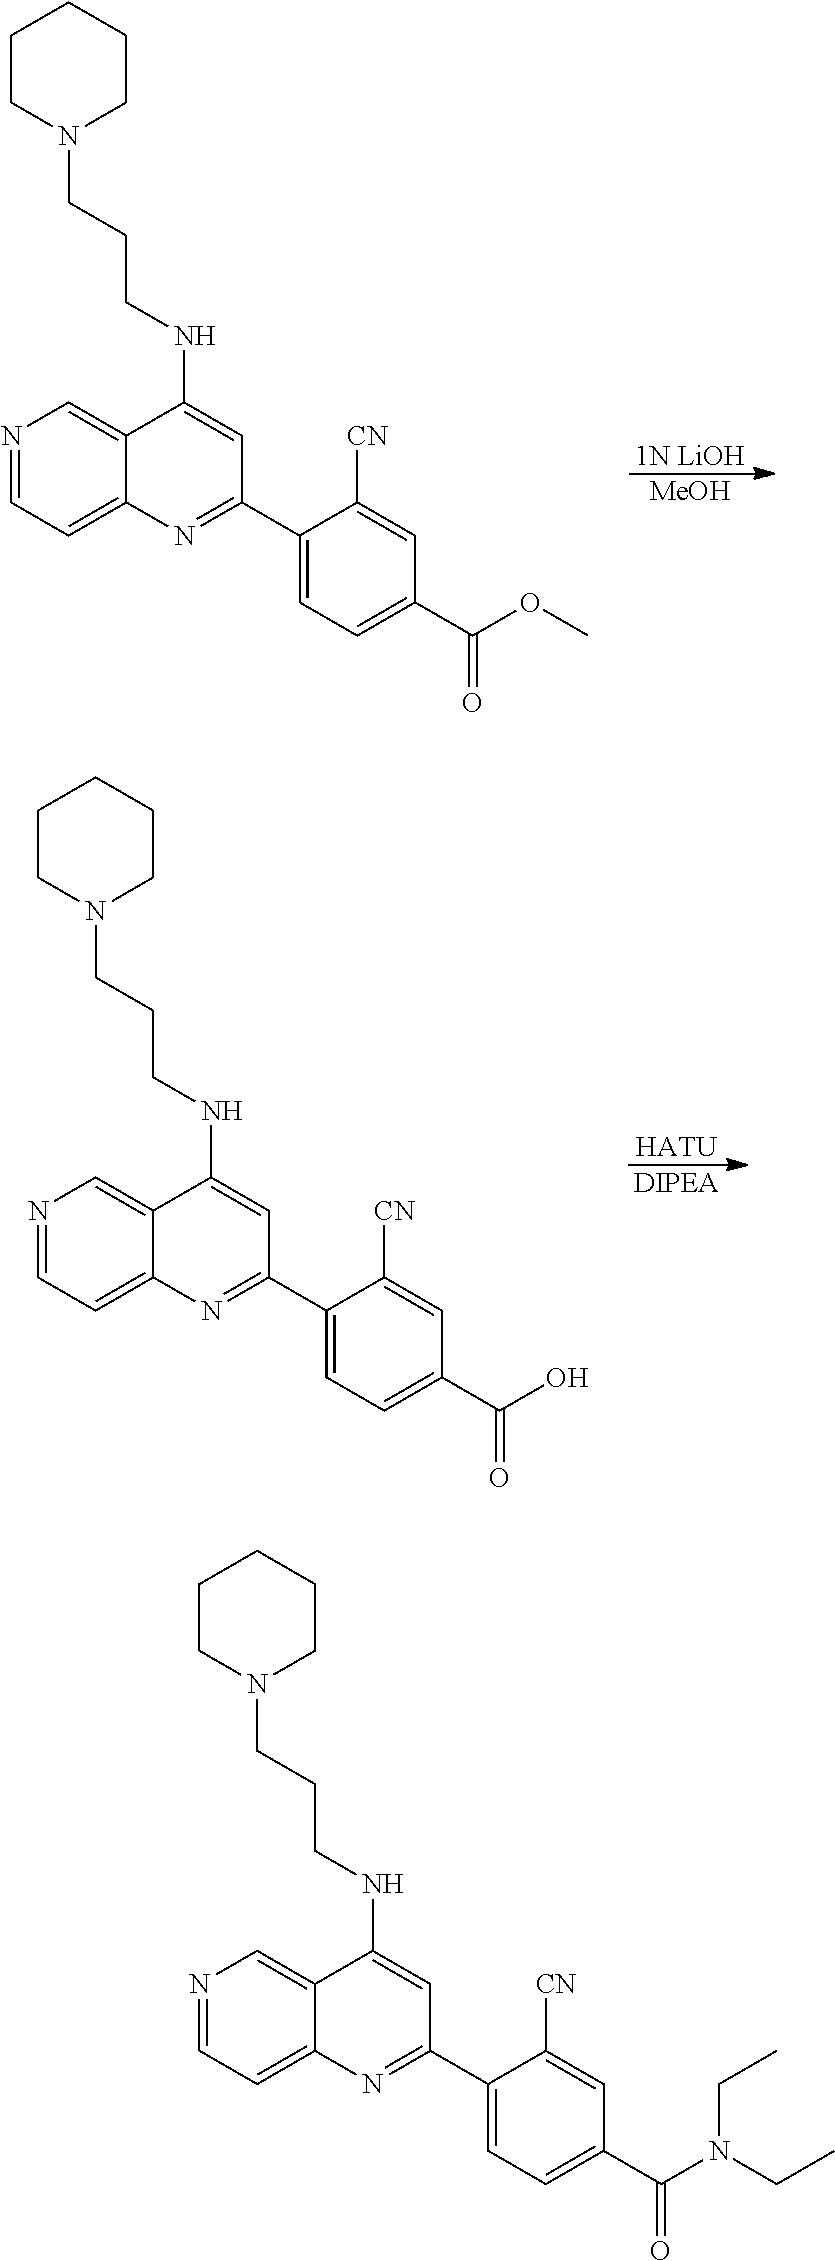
[1N LiOH].[MeOH].C12=CN=CC=C1N=C(C1=CC=C(C(OC)=O)C=C1[CN])C=C2NCCCN1CCCCC1.[HATU].[DIPEA].C12=CN=CC=C1N=C(C1=CC=C(C(O)=O)C=C1[CN])C=C2NCCCN1CCCCC1.C12=CN=CC=C1N=C(C1=CC=C(C(N(CC)CC)=O)C=C1[CN])C=C2NCCCN1CCCCC1
